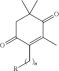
C1C(=O)C(C[R])=C(C)C(=O)C1(C)C
